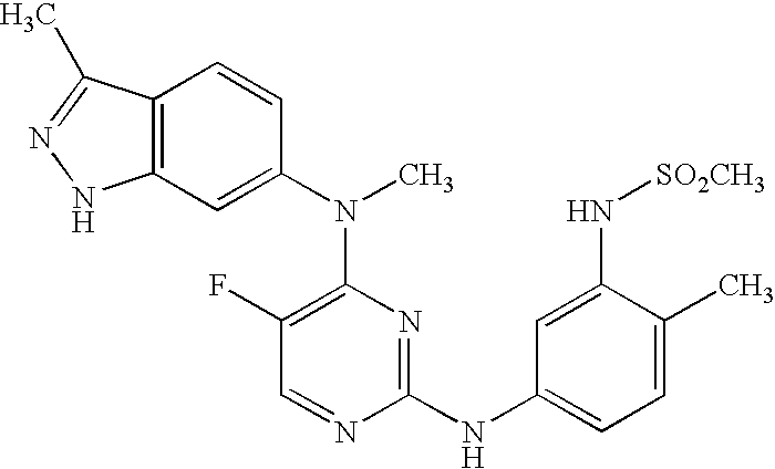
C12=C(C=C(N(C3=C(F)C=NC(NC4=CC=C(C)C(N[SO2CH3])=C4)=N3)C)C=C1)NN=C2C
